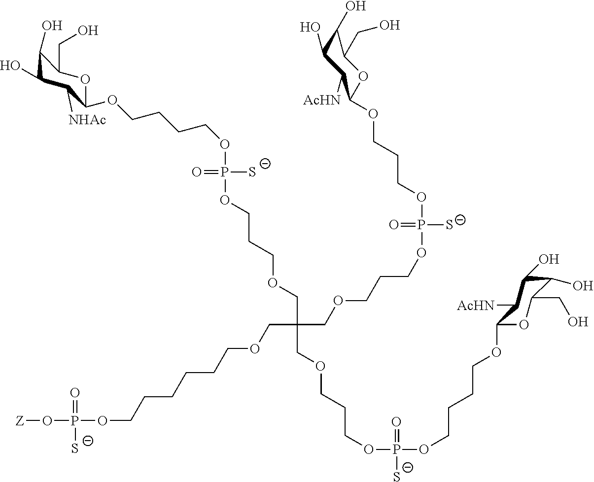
[Z]OP(=O)([S-])OCCCCCCOCC(COCCCOP([S-])(=O)OCCCOC1OC(CO)C(O)C(O)C1[AcHN])(COCCCOP(OCCCCOC1OC(CO)C(O)C(O)C1[NHAc])([S-])=O)COCCCOP(OCCCCOC1OC(CO)C(O)C(O)C1[AcHN])(=O)[S-]
